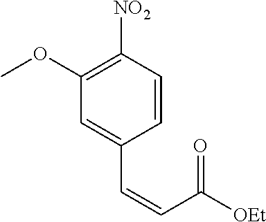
C1(OC)=C([NO2])C=CC(C=CC([OEt])=O)=C1
